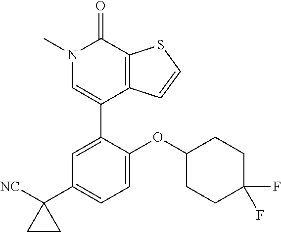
S1C=CC2=C1C(=O)N(C)C=C2C1=CC(C2([NC])CC2)=CC=C1OC1CCC(F)(F)CC1
